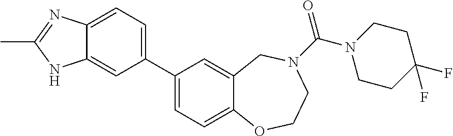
C1(C2=CC=C3C(=C2)NC(C)=N3)=CC=C2C(=C1)CN(C(N1CCC(F)(F)CC1)=O)CCO2
